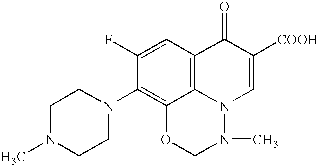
C12=C3C=C(F)C(N4CCN(C)CC4)=C1OCN(C)N2C=C([COOH])C3=O
